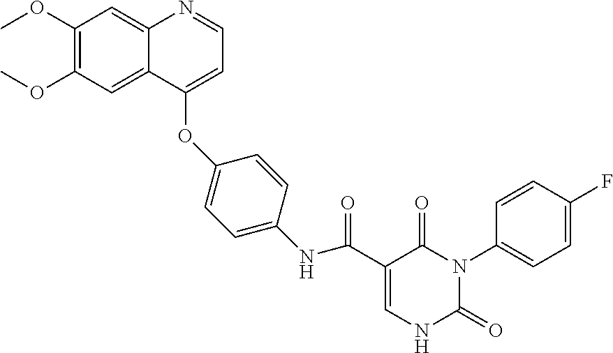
C1(OC)=C(OC)C=C2C(=C1)N=CC=C2OC1=CC=C(NC(C2=CNC(=O)N(C3=CC=C(F)C=C3)C2=O)=O)C=C1
